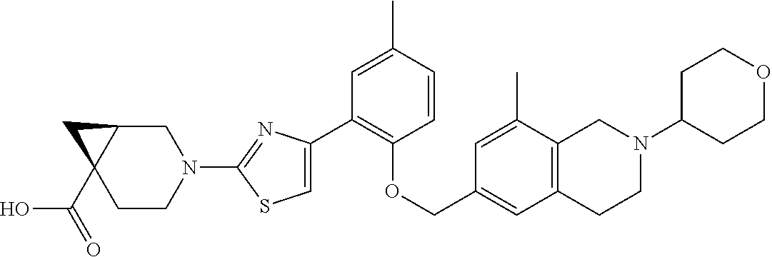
C1(C2=CSC(N3CC4C(C(=O)O)(CC3)C4)=N2)=C(OCC2=CC3=C(C(C)=C2)CN(C2CCOCC2)CC3)C=CC(C)=C1
